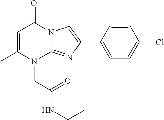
C1=C(C)N(CC(=O)NCC)C2=NC(C3=CC=C(Cl)C=C3)=CN2C1=O
